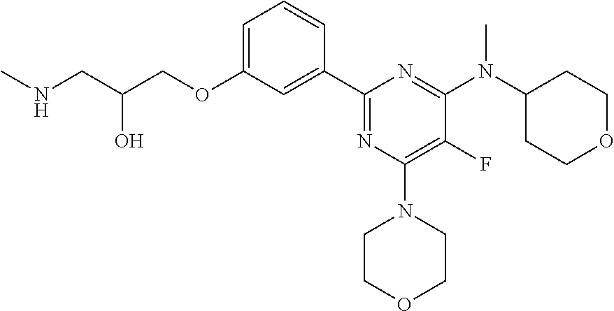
C1=C(OCC(CNC)O)C=C(C2=NC(N3CCOCC3)=C(F)C(N(C3CCOCC3)C)=N2)C=C1
